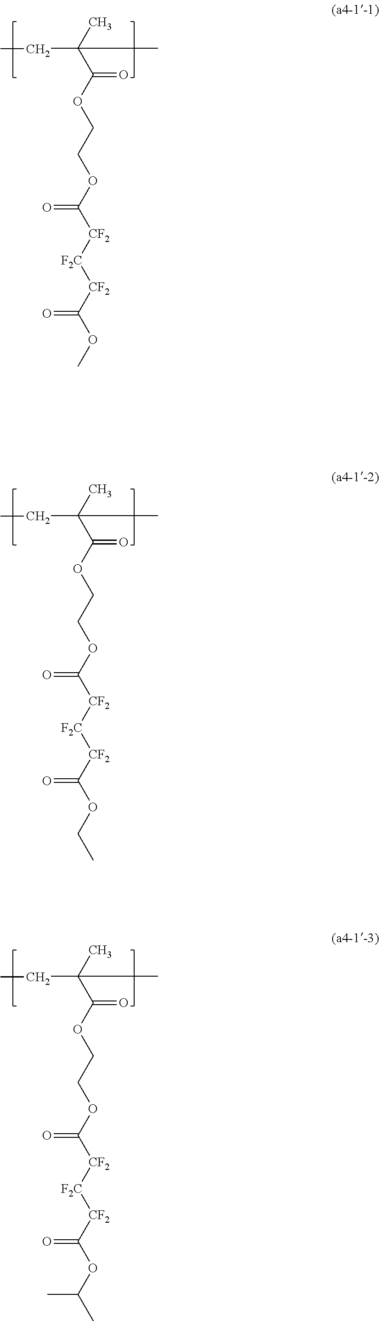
CC(C(OCCOC([CF2][F2C][CF2]C(OC)=O)=O)=O)(C)CC.CC(C(OCCOC([CF2][F2C][CF2]C(OCC)=O)=O)=O)(C)CC.CC(C(OCCOC([CF2][F2C][CF2]C(OC(C)C)=O)=O)=O)(C)CC
